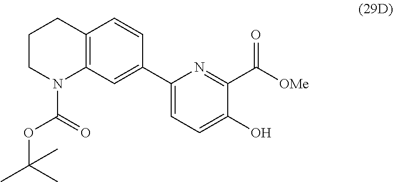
C1CN(C(=O)OC(C)(C)C)C2=C(C1)C=CC(C1=CC=C(O)C(C([OMe])=O)=N1)=C2
